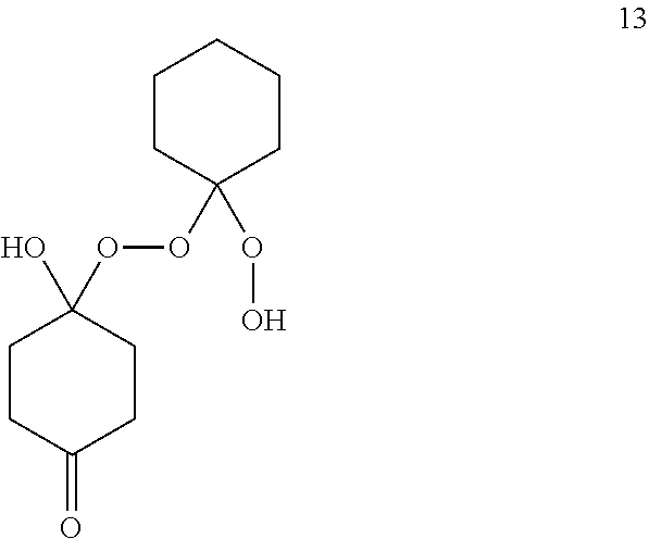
C1CC(OO)(OOC2(O)CCC(=O)CC2)CCC1
